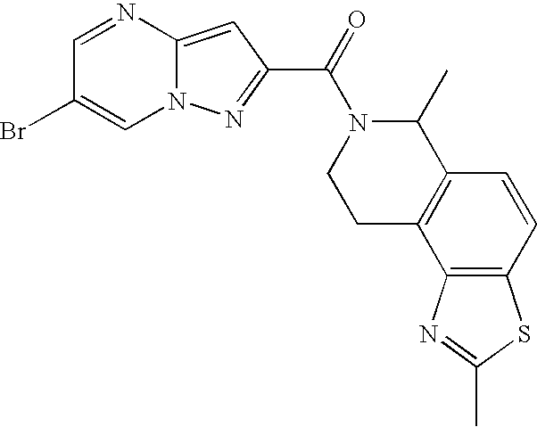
N1=CC(Br)=CN2C1=CC(C(=O)N1CCC3=C(C1C)C=CC1=C3N=C(C)S1)=N2
